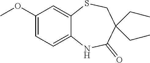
COC1=CC=C2C(=C1)SCC(CC)(CC)C(=O)N2
